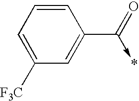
C1=CC=C([F3C])C=C1C(=O)->*
